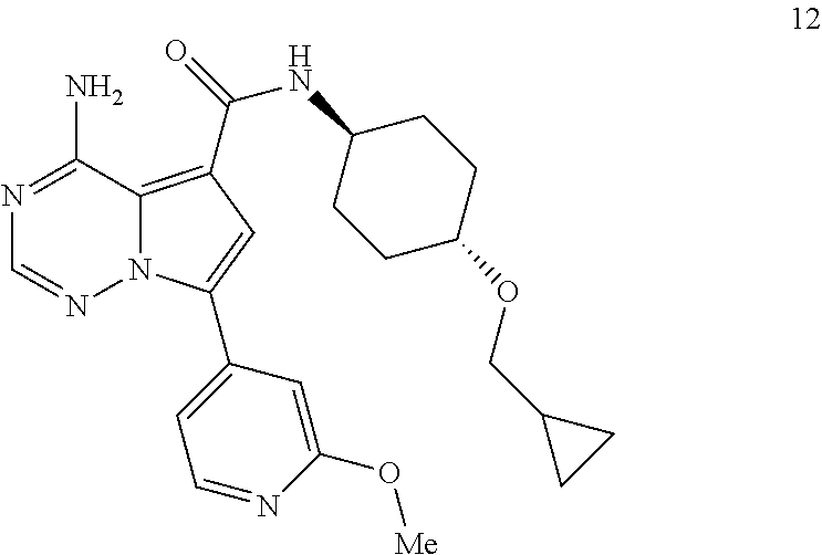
N1=C(N)C2=C(C(=O)NC3CCC(OCC4CC4)CC3)C=C(C3=CC=NC(O[Me])=C3)N2N=C1
